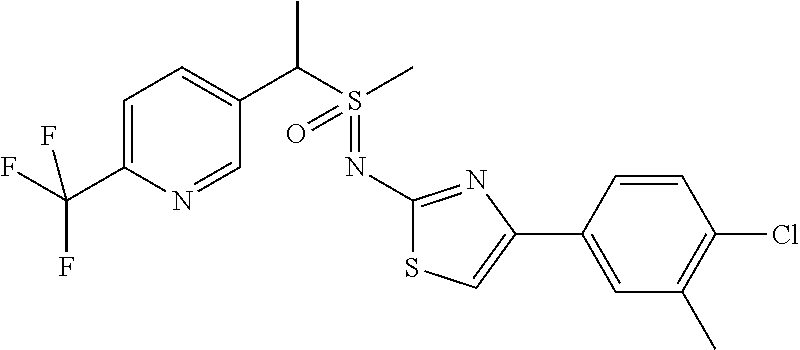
C1=C(C(F)(F)F)N=CC(C(S(C)(=O)=NC2=NC(C3=CC(C)=C(Cl)C=C3)=CS2)C)=C1
